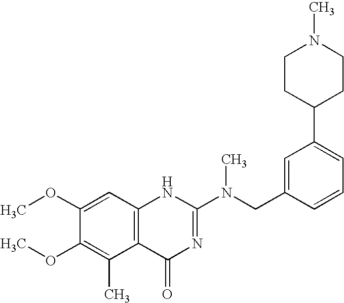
C1(OC)=CC2=C(C(C)=C1OC)C(=O)N=C(N(CC1=CC(C3CCN(C)CC3)=CC=C1)C)N2
